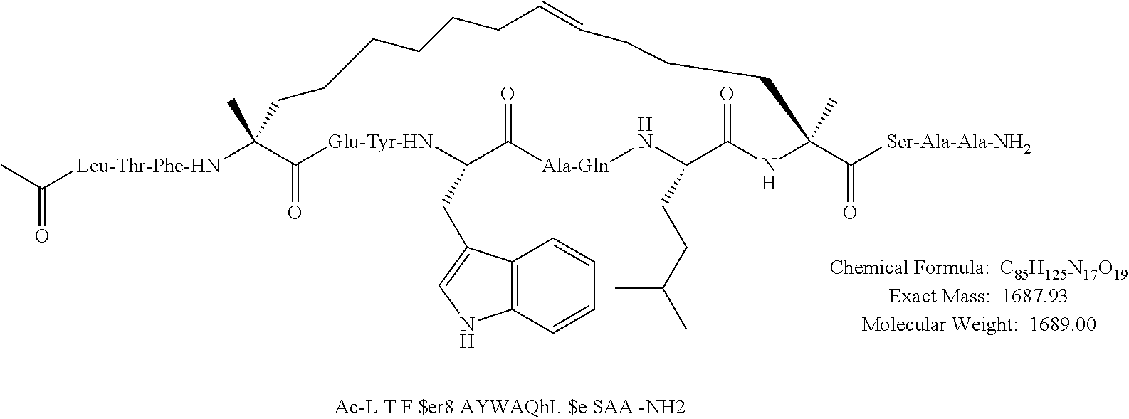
CC([Leu-Thr-Phe-HN]C1(C)C(=O)[Glu-Tyr-HN]C(CC2=CNC3=C2C=CC=C3)C(=O)[Ala-Gln]NC(CCC(C)C)C(=O)NC(C(=O)[Ser-Ala-Ala-NH2])(C)CCCC=CCCCCCC1)=O
